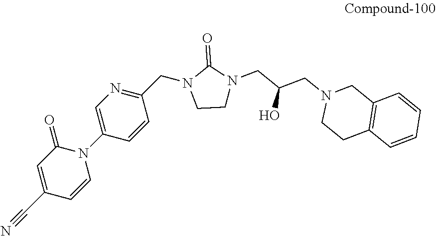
N1(C2=CN=C(CN3CCN(CC(O)CN4CCC5=C(C4)C=CC=C5)C3=O)C=C2)C=CC(C#N)=CC1=O
